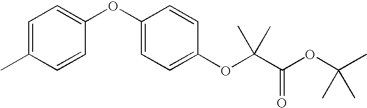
C1(C)=CC=C(OC2=CC=C(OC(C(OC(C)(C)C)=O)(C)C)C=C2)C=C1
